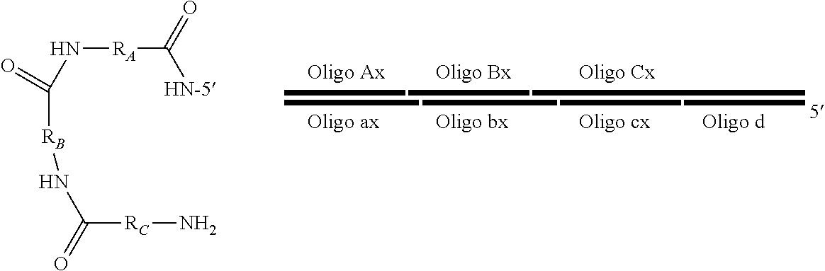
N([RA]C([HN-5])=O)C(=O)[RB]NC([RC]N)=O
